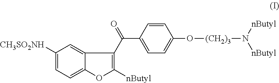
C1=CC(O[(CH2)3]N([nButyl])[nButyl])=CC=C1C(C1=C([nButyl])OC2=CC=C([CH3SO2NH])C=C21)=O
